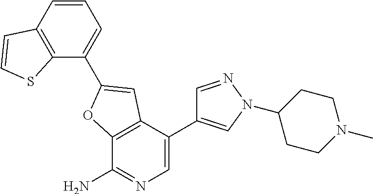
C12=C(C(C3=CN(C4CCN(C)CC4)N=C3)=CN=C1N)C=C(C1=CC=CC3=C1SC=C3)O2
